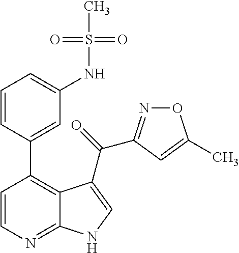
C(=O)(C1=CNC2=NC=CC(C3=CC(NS(C)(=O)=O)=CC=C3)=C21)C1=NOC(C)=C1
